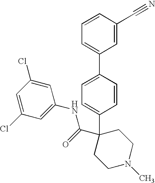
C1=CC=C(C2=CC=C(C3(C(NC4=CC(Cl)=CC(Cl)=C4)=O)CCN(C)CC3)C=C2)C=C1C#N
